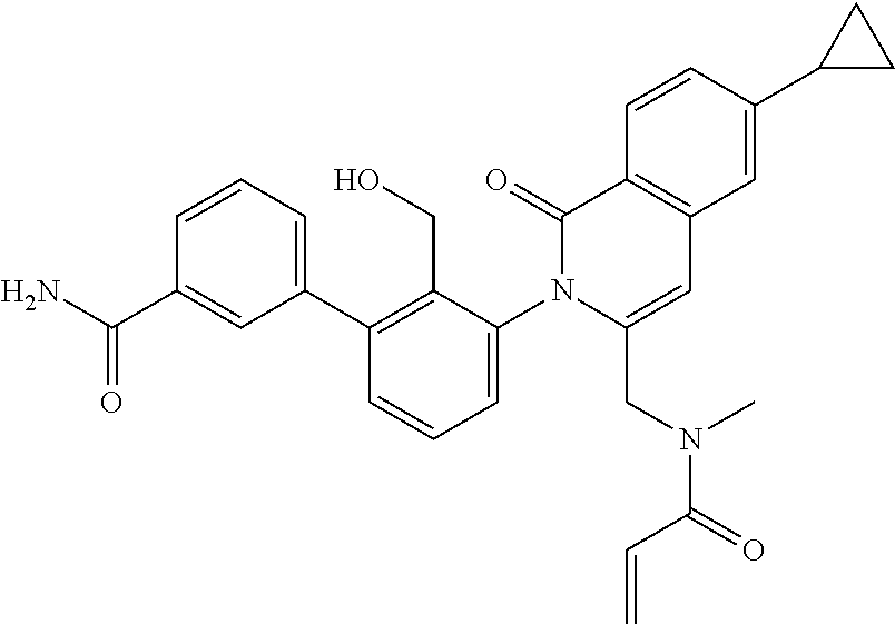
C1(C2=CC=CC(C(N)=O)=C2)=C(CO)C(N2C(CN(C(=O)C=C)C)=CC3=C(C2=O)C=CC(C2CC2)=C3)=CC=C1
